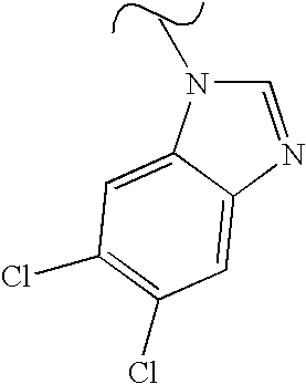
C1=NC2=CC(Cl)=C(Cl)C=C2N1C
